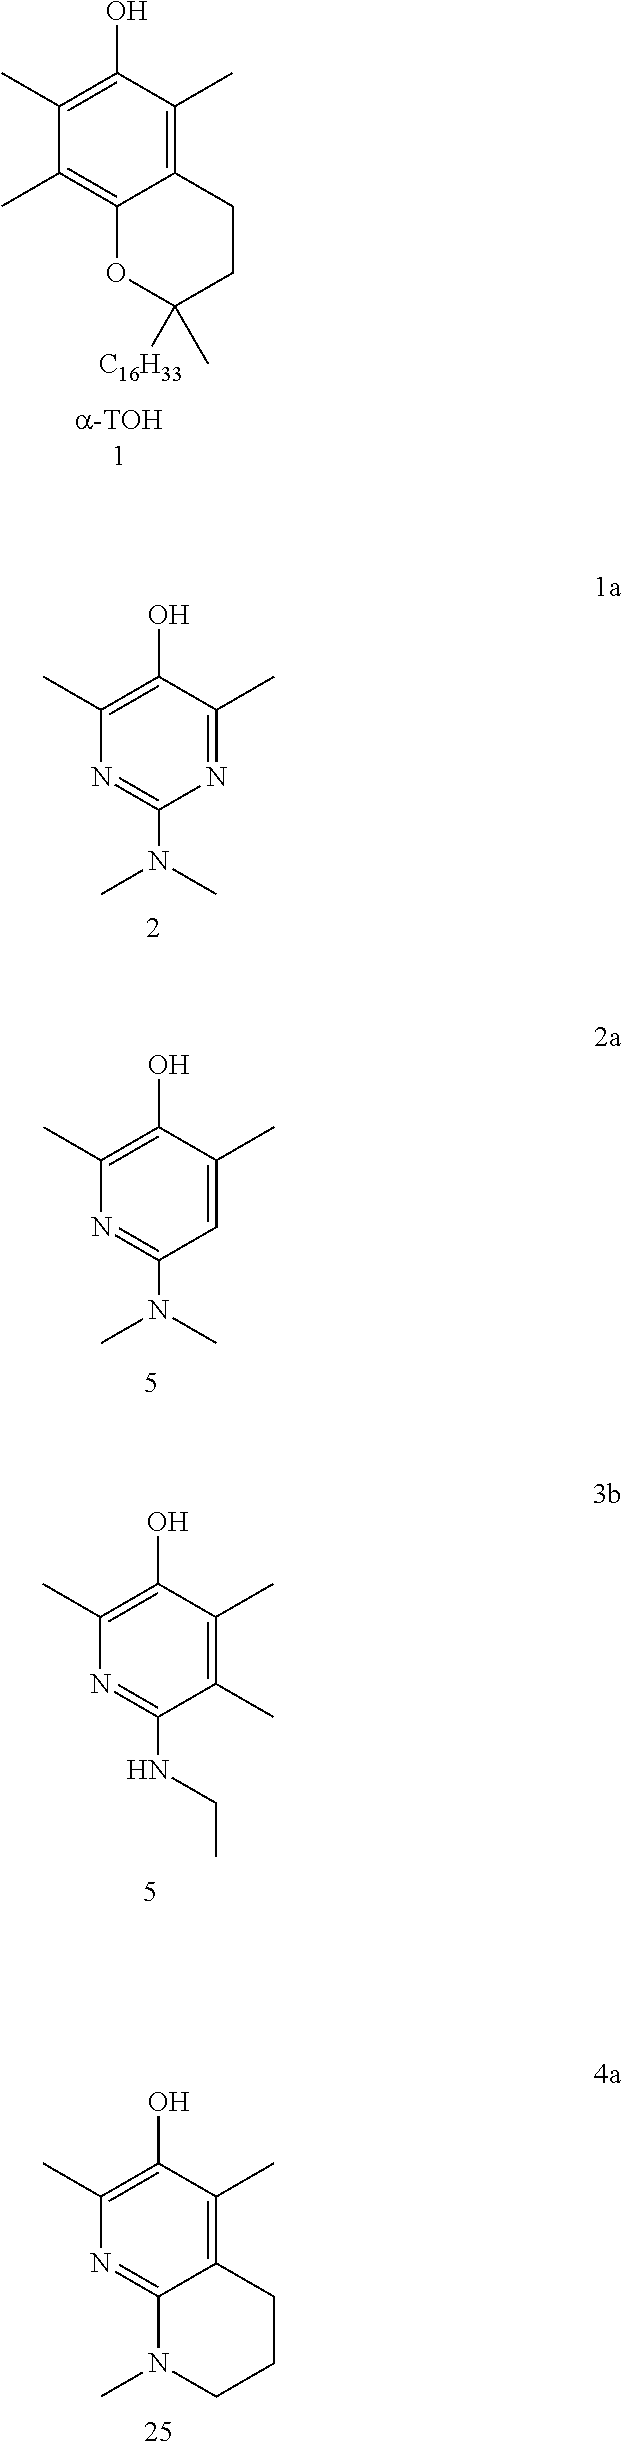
C12=C(C)C(O)=C(C)C(C)=C1OC([C16H33])(C)CC2.N1=C(C)C(O)=C(C)N=C1N(C)C.C1=C(C)C(O)=C(C)N=C1N(C)C.C1(C)=C(C)C(O)=C(C)N=C1NCC.C12=C(C)C(O)=C(C)N=C1N(C)CCC2
